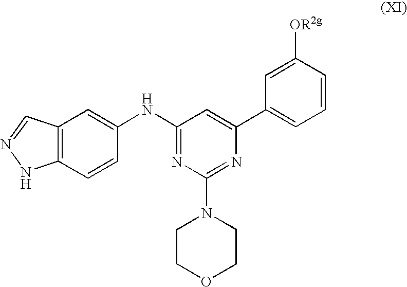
C12=C(C=CC(NC3=NC(N4CCOCC4)=NC(C4=CC=CC([OR2g])=C4)=C3)=C1)NN=C2
